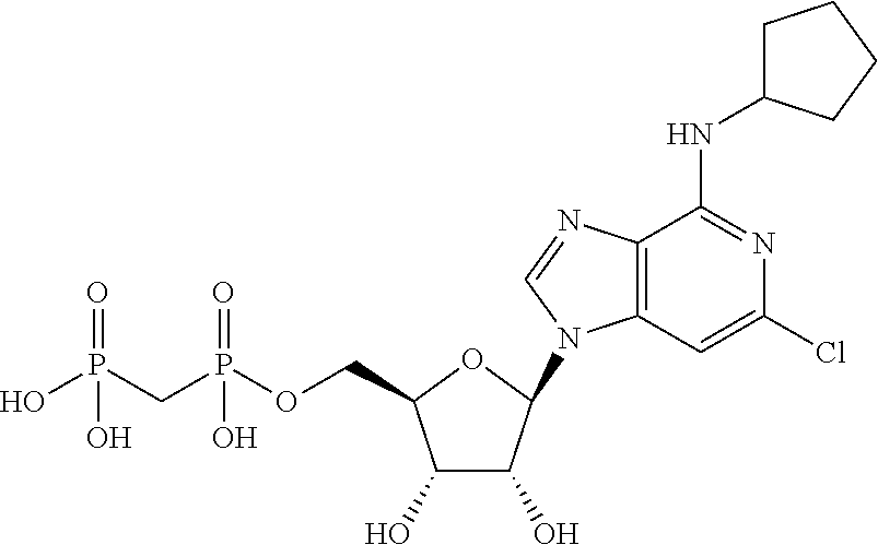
C1(O)C(O)C(N2C3=C(N=C2)C(NC2CCCC2)=NC(Cl)=C3)OC1COP(CP(O)(=O)O)(=O)O
